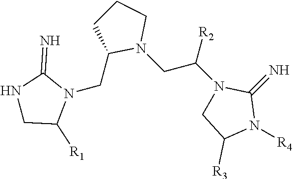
N1(CC2N(CC(N3CC([R3])N([R4])C3=N)[R2])CCC2)C(=N)NCC1[R1]
